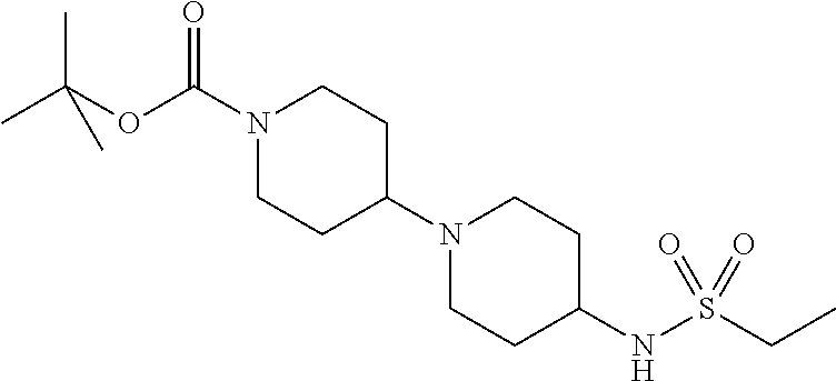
N1(C(OC(C)(C)C)=O)CCC(N2CCC(NS(CC)(=O)=O)CC2)CC1
